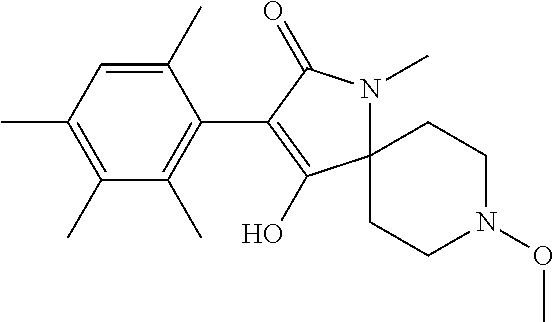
C1(C)=CC(C)=C(C)C(C)=C1C1=C(O)C2(N(C)C1=O)CCN(OC)CC2
